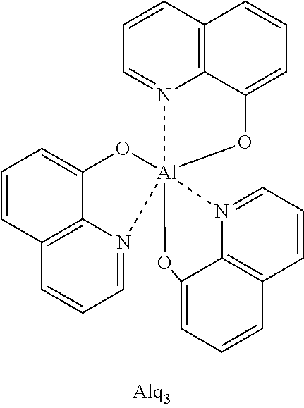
C1=CC2=C3N(=C1)[Al]14(OC3=CC=C2)(N2=CC=CC3=C2C(=CC=C3)O1)N1=CC=CC2=C1C(=CC=C2)O4
